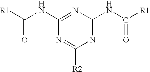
C1(NC([R1])=O)=NC(NC([R1])=O)=NC([R2])=N1
